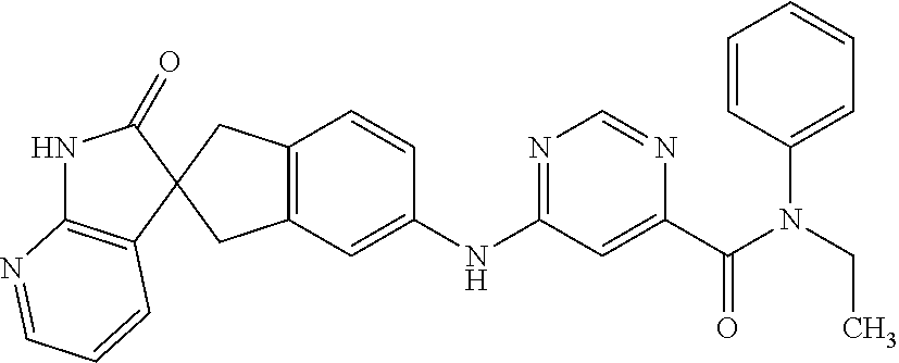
C12=C(CC3(C1)C1=C(NC3=O)N=CC=C1)C=CC(NC1=NC=NC(C(=O)N(C3=CC=CC=C3)CC)=C1)=C2
